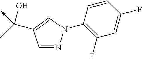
C<-C(C1=CN(C2=C(F)C=C(F)C=C2)N=C1)(C)O
